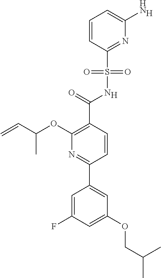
[H].C1(C(=O)NS(C2=NC(N)=CC=C2)(=O)=O)=C(OC(C=C)C)N=C(C2=CC(OCC(C)C)=CC(F)=C2)C=C1.[H]
